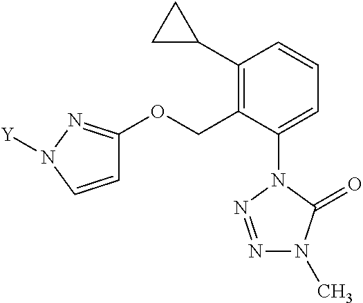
C1=C(N2N=NN(C)C2=O)C(COC2=NN([Y])C=C2)=C(C2CC2)C=C1
